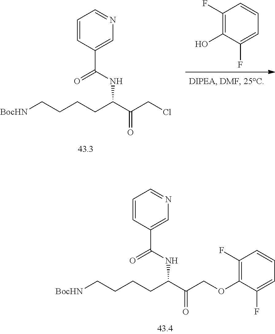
C(C(COC1=C(F)C=CC=C1F)=O)(CCCC[BocHN])NC(C1=CN=CC=C1)=O.C1(F)=C(O)C(F)=CC=C1.C(C(CCl)=O)(CCCC[BocHN])NC(C1=CN=CC=C1)=O
